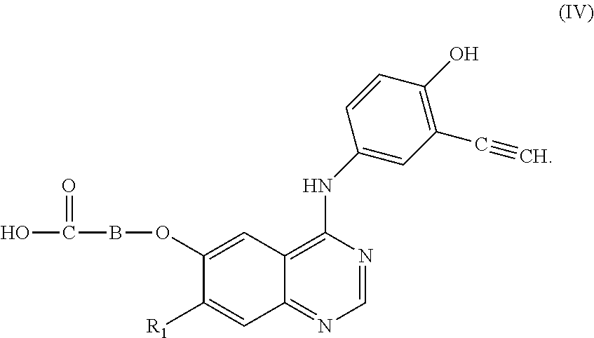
C1=NC(NC2=CC(C#C)=C(O)C=C2)=C2C(=N1)C=C([R1])C(OBC(O)=O)=C2
